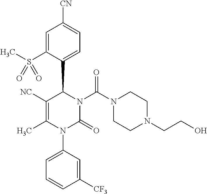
C1([NC])=C(C)N(C2=CC=CC([CF3])=C2)C(=O)N(C(=O)N2CCN(CCO)CC2)C1C1=CC=C([CN])C=C1S(C)(=O)=O
